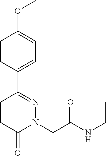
C1=CC(C2=NN(CC(NCC)=O)C(=O)C=C2)=CC=C1OC
